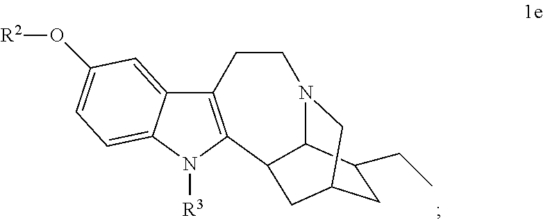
C12=C(N([R3])C3=CC=C(O[R2])C=C13)C1C3N(CC2)CC(CC3CC)C1
